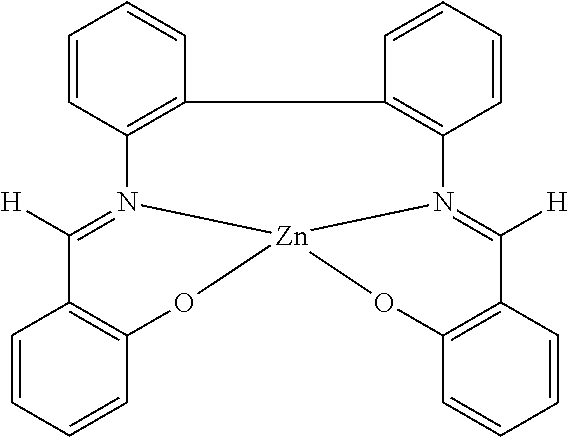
C1=CC2=C(C=C1)C1=C(C=CC=C1)N1=C([H])C3=C(O[Zn]14N2=C([H])C1=C(O4)C=CC=C1)C=CC=C3
